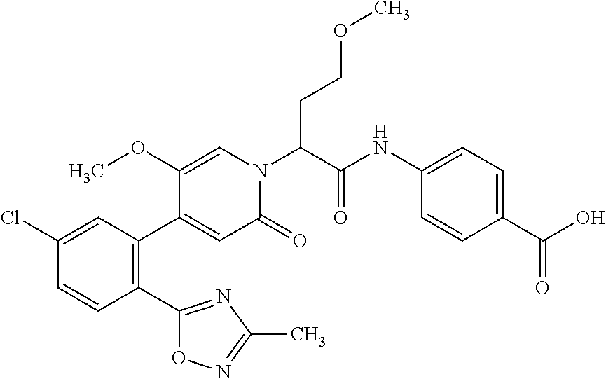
C1(Cl)=CC(C2=CC(=O)N(C(C(NC3=CC=C(C(=O)O)C=C3)=O)CCOC)C=C2OC)=C(C2=NC(C)=NO2)C=C1
